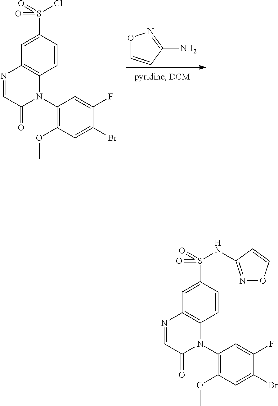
O1C=CC(N)=N1.C1=CC(S(Cl)(=O)=O)=CC2=C1N(C1=C(OC)C=C(Br)C(F)=C1)C(=O)C=N2.C1=CC(S(NC2=NOC=C2)(=O)=O)=CC2=C1N(C1=C(OC)C=C(Br)C(F)=C1)C(=O)C=N2
